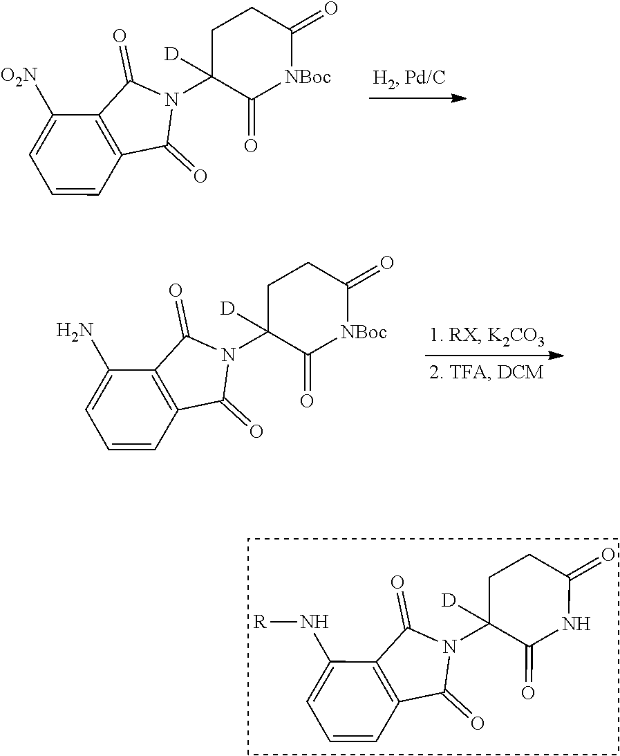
C1=C([O2N])C2=C(C=C1)C(=O)N(C1([D])C(=O)[NBoc]C(=O)CC1)C2=O.C1=C(N)C2=C(C=C1)C(=O)N(C1([D])C(=O)[NBoc]C(=O)CC1)C2=O.C1=C(N[R])C2=C(C=C1)C(=O)N(C1([D])C(=O)NC(=O)CC1)C2=O
